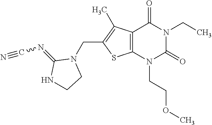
C12=C(N(CCOC)C(=O)N(CC)C1=O)SC(CN1C(=NC#N)NCC1)=C2C
